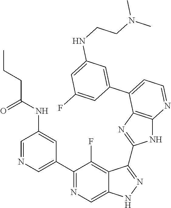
C1=NC=C(C2=NC=C3C(=C2F)C(C2=NC4=C(N2)N=CC=C4C2=CC(NCCN(C)C)=CC(F)=C2)=NN3)C=C1NC(CCC)=O
